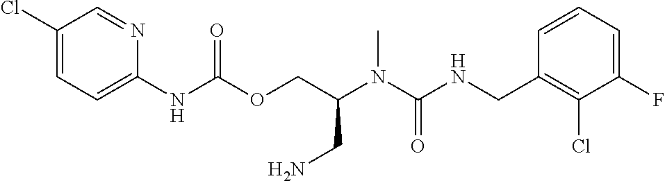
C1=CC(CNC(N(C)C(COC(NC2=CC=C(Cl)C=N2)=O)CN)=O)=C(Cl)C(F)=C1
